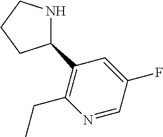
N1C(C2=C(CC)N=CC(F)=C2)CCC1
